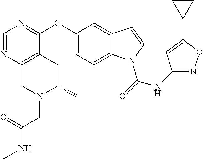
O(C1=CC=C2C(=C1)C=CN2C(NC1=NOC(C2CC2)=C1)=O)C1=NC=NC2=C1CC(C)N(CC(NC)=O)C2
